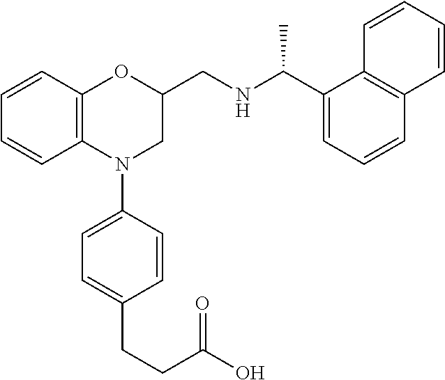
C1=CC2=C(C=C1)N(C1=CC=C(CCC(O)=O)C=C1)CC(CNC(C1=CC=CC3=C1C=CC=C3)C)O2
